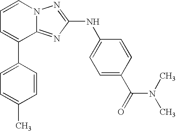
C1=C(C2=CC=CN3C2=NC(NC2=CC=C(C(=O)N(C)C)C=C2)=N3)C=CC(C)=C1
